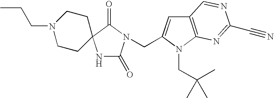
N1(CCC)CCC2(CC1)NC(=O)N(CC1=CC3=C(N1CC(C)(C)C)N=C(C#N)N=C3)C2=O
